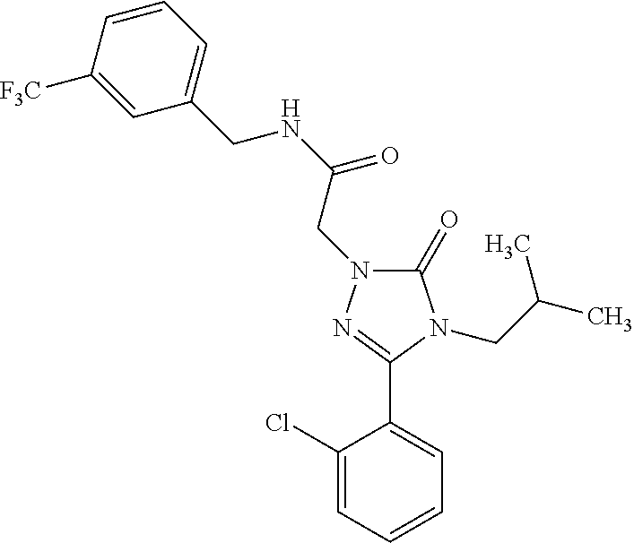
C1(=O)N(CC(NCC2=CC=CC([F3C])=C2)=O)N=C(C2=CC=CC=C2Cl)N1CC(C)C
